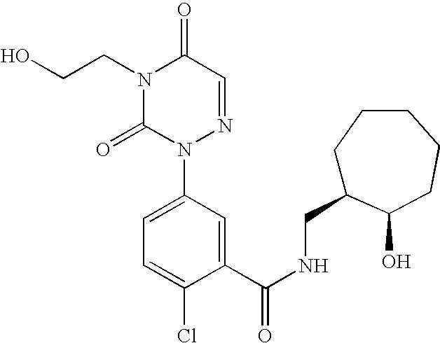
N1(CCO)C(=O)N(C2=CC=C(Cl)C(C(NCC3CCCCCC3O)=O)=C2)N=CC1=O
